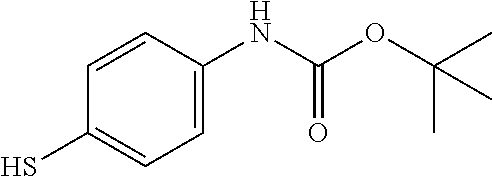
C1=C(NC(OC(C)(C)C)=O)C=CC(S)=C1
